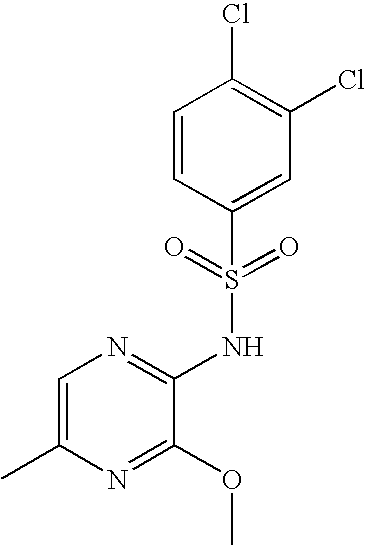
C1=C(C)N=C(OC)C(NS(C2=CC(Cl)=C(Cl)C=C2)(=O)=O)=N1
